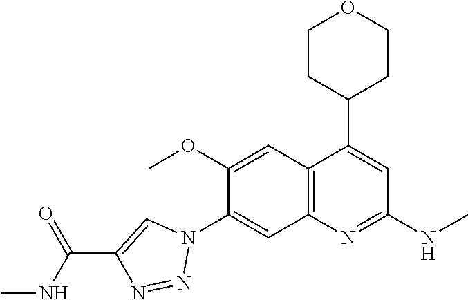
C12=C(C(C3CCOCC3)=CC(NC)=N1)C=C(OC)C(N1C=C(C(NC)=O)N=N1)=C2
